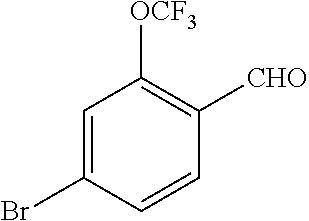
C1=C(Br)C=CC([CHO])=C1[OCF3]
